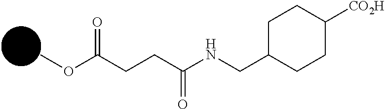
COC(=O)CCC(=O)NCC1CCC([CO2H])CC1
